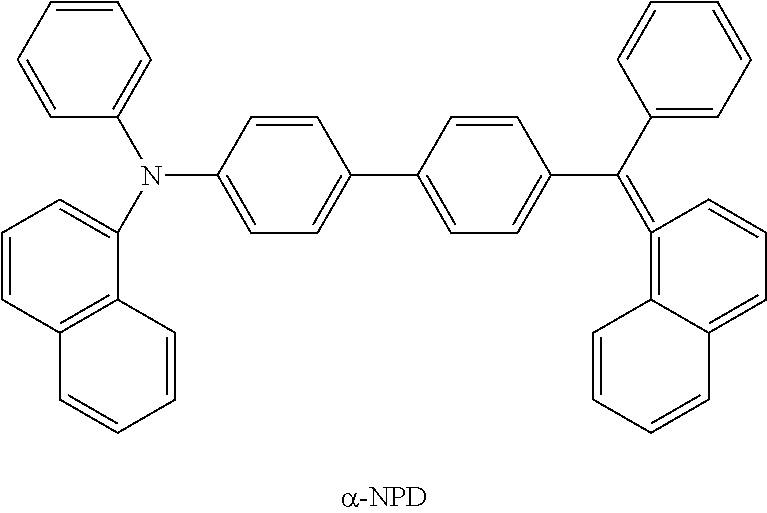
C1=CC(N(C2=CC=CC=C2)C2=CC=CC3=C2C=CC=C3)=CC=C1C1=CC=C(C(C2=CC=CC=C2)=C2=C3C(=CC=C2)C=CC=C3)C=C1
